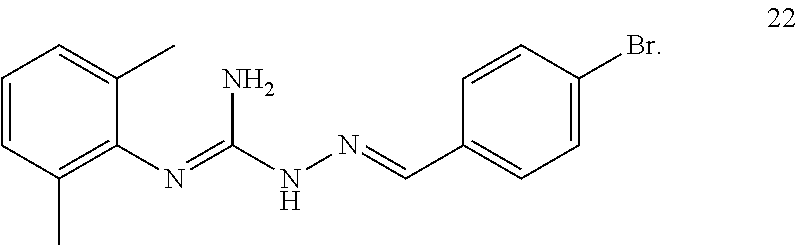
C1(C)=C(N=C(NN=CC2=CC=C(Br)C=C2)N)C(C)=CC=C1
